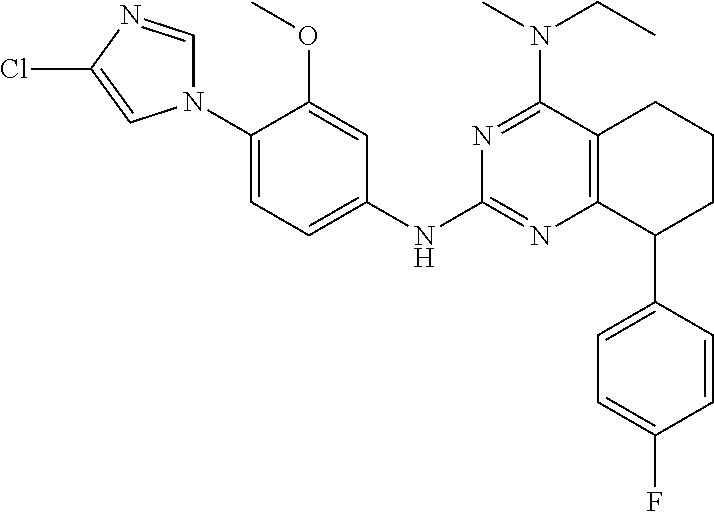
C1(OC)=CC(NC2=NC3=C(C(N(CC)C)=N2)CCCC3C2=CC=C(F)C=C2)=CC=C1N1C=NC(Cl)=C1
